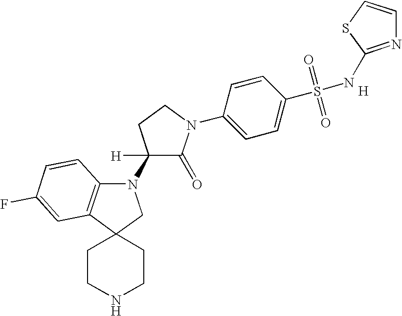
C12=C(N(C3([H])C(=O)N(C4=CC=C(S(=O)(=O)NC5=NC=CS5)C=C4)CC3)CC13CCNCC3)C=CC(F)=C2.[H]
